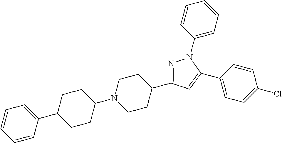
C1(C2=CC(C3CCN(C4CCC(C5=CC=CC=C5)CC4)CC3)=NN2C2=CC=CC=C2)=CC=C(Cl)C=C1
